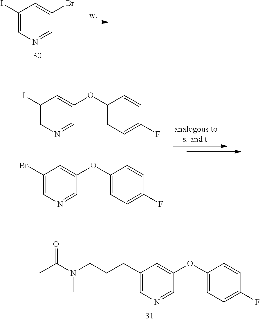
C1(I)=CN=CC(Br)=C1.C1(CCCN(C)C(C)=O)=CN=CC(OC2=CC=C(F)C=C2)=C1.C1(I)=CN=CC(OC2=CC=C(F)C=C2)=C1.C1(Br)=CN=CC(OC2=CC=C(F)C=C2)=C1
